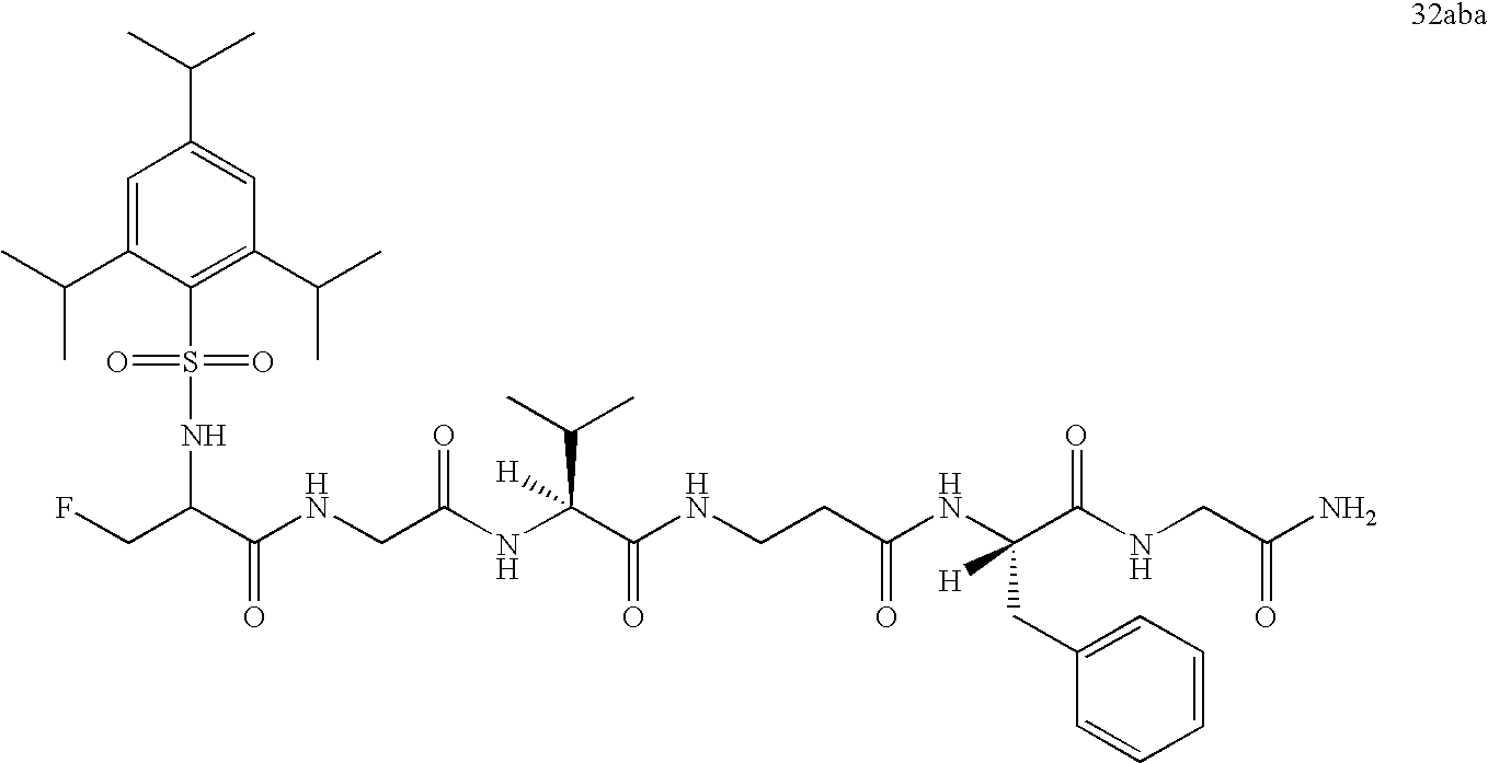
C1=C(C(C)C)C(S(NC(CF)C(NCC(NC(C(NCCC(NC(C(NCC(N)=O)=O)(CC2=CC=CC=C2)[H])=O)=O)(C(C)C)[H])=O)=O)(=O)=O)=C(C(C)C)C=C1C(C)C
